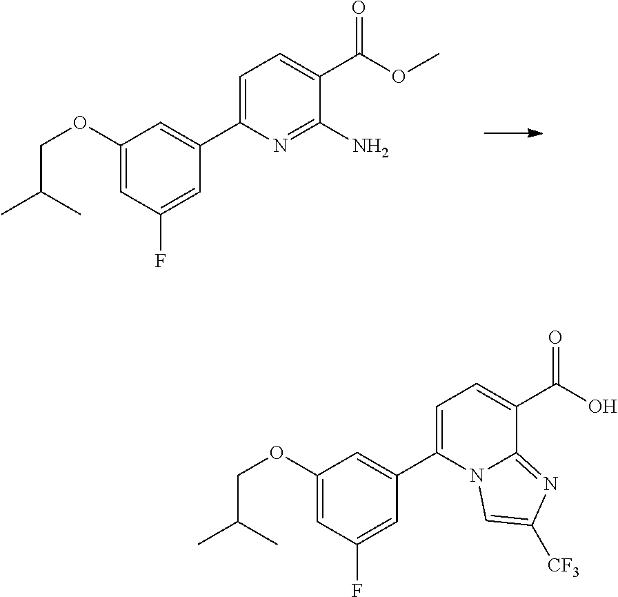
C1(OCC(C)C)=CC(F)=CC(C2=CC=C(C(OC)=O)C(N)=N2)=C1.C1(OCC(C)C)=CC(F)=CC(C2=CC=C(C(O)=O)C3=NC([CF3])=CN23)=C1
